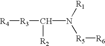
[R4][R3]C([R2])N([R5][R6])[R1]
